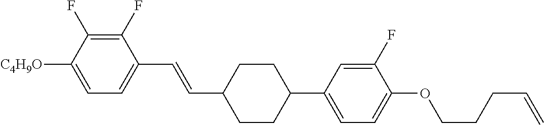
C1(F)=C(F)C([C4H9O])=CC=C1C=CC1CCC(C2=CC=C(OCCCC=C)C(F)=C2)CC1
